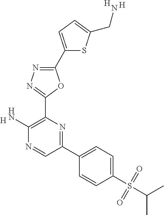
[H].C1(N)=C(C2=NN=C(C3=CC=C(CN)S3)O2)N=C(C2=CC=C(S(C(C)C)(=O)=O)C=C2)C=N1.[H].[H]
